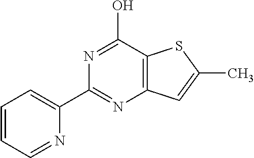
N1=C(O)C2=C(N=C1C1=CC=CC=N1)C=C(C)S2
